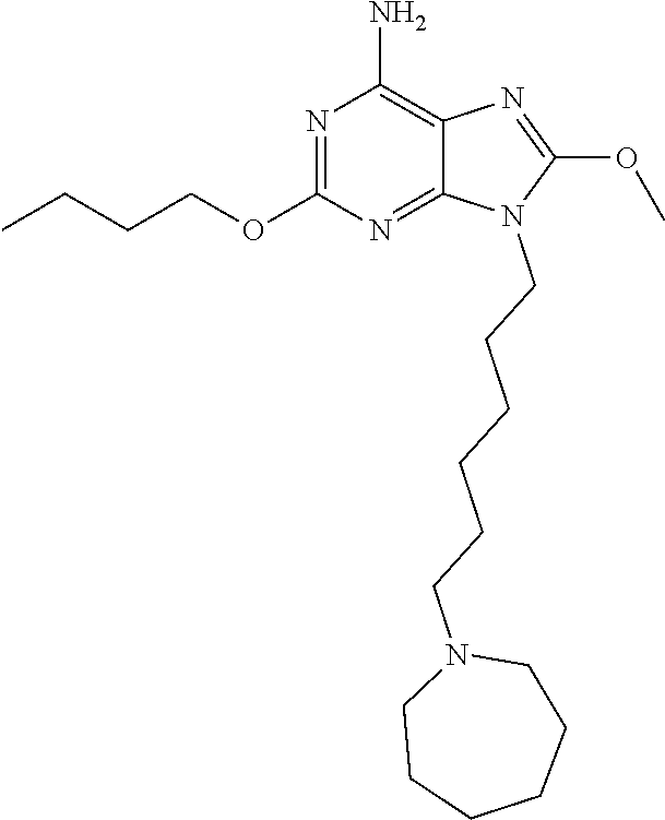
N1=C(OCCCC)N=C2C(=C1N)N=C(OC)N2CCCCCCN1CCCCCC1
